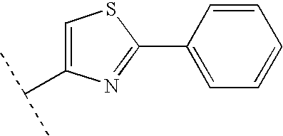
C1(C2=CC=CC=C2)=NC(C(C)C)=CS1
